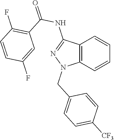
C12=C(C=CC=C1)N(CC1=CC=C([CF3])C=C1)N=C2NC(=O)C1=C(F)C=CC(F)=C1
